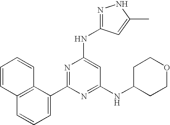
C12=C(C(C3=NC(NC4=NNC(C)=C4)=CC(NC4CCOCC4)=N3)=CC=C1)C=CC=C2
